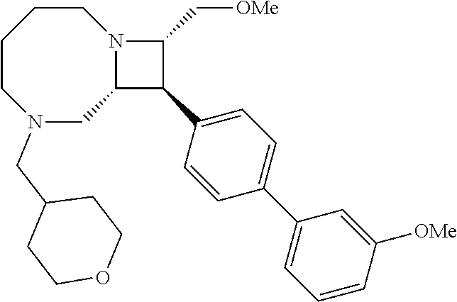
C1CCCN(CC2CCOCC2)CC2N1C(C[OMe])C2C1=CC=C(C2=CC=CC([OMe])=C2)C=C1
